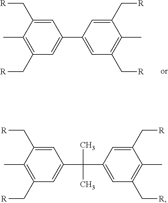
C1=C(C[R])C(C)=C(C[R])C=C1C1=CC(C[R])=C(C)C(C[R])=C1.C1=C(C[R])C(C)=C(C[R])C=C1C(C)(C)C1=CC(C[R])=C(C)C(C[R])=C1
